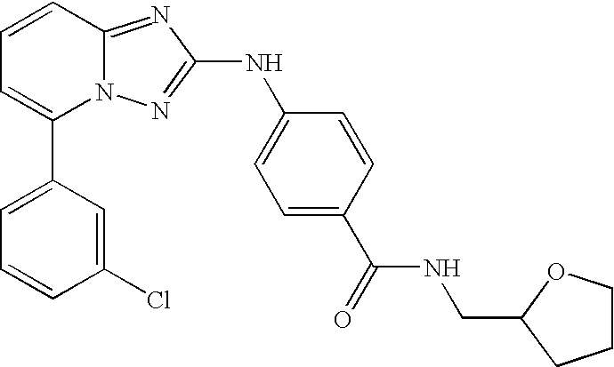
C1(C2=CC=CC3=NC(NC4=CC=C(C(=O)NCC5OCCC5)C=C4)=NN23)=CC=CC(Cl)=C1
